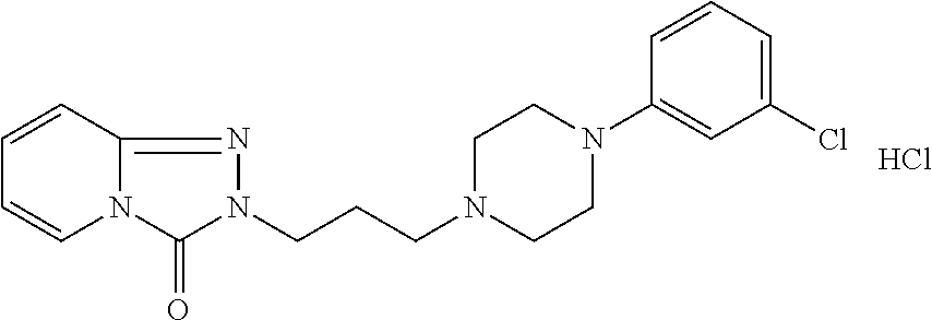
C1=CC2=NN(CCCN3CCN(C4=CC(Cl)=CC=C4)CC3)C(=O)N2C=C1.Cl
